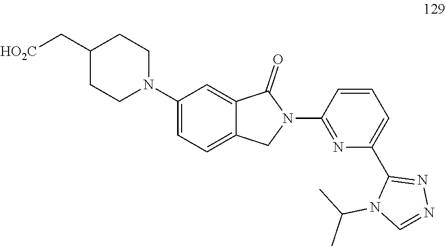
C1C(C[HO2C])CCN(C2=CC=C3C(=C2)C(=O)N(C2=NC(C4=NN=CN4C(C)C)=CC=C2)C3)C1
